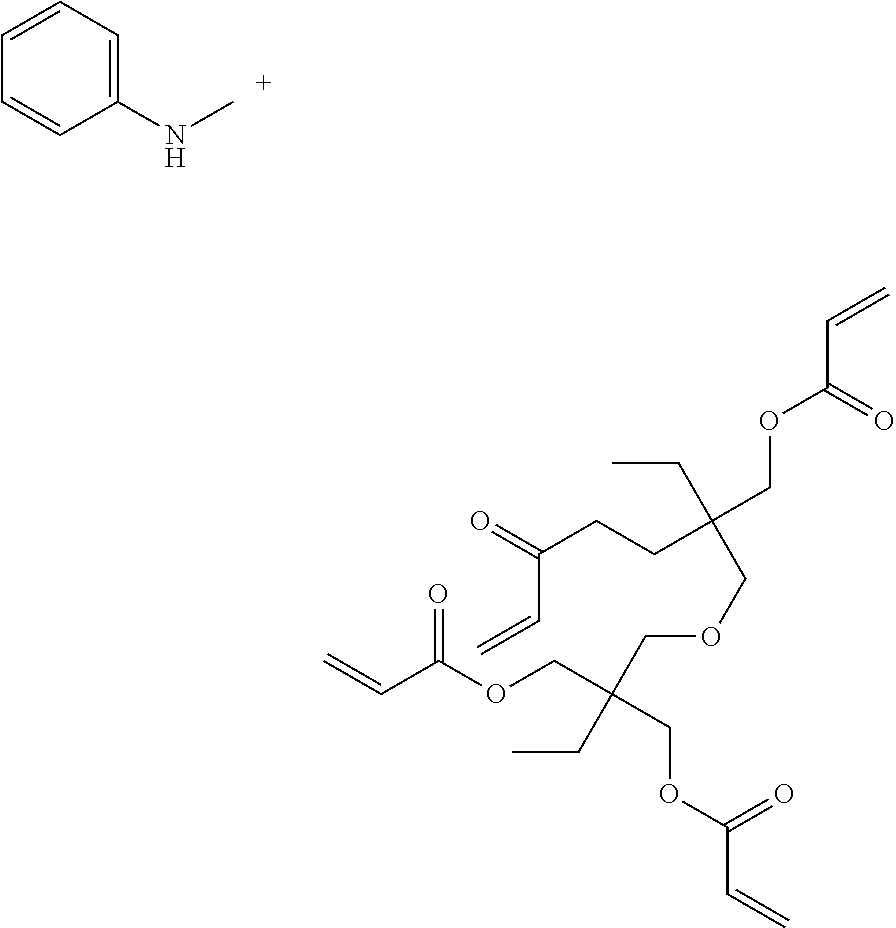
C1(NC)=CC=CC=C1.C(C(OCC(COC(C=C)=O)(COCC(CC)(COC(C=C)=O)CCC(=O)C=C)CC)=O)=C
